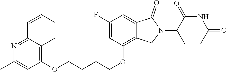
C1(OCCCCOC2=C3C(=NC(C)=C2)C=CC=C3)=C2C(=CC(F)=C1)C(=O)N(C1CCC(=O)NC1=O)C2
